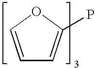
C1=COC(P)=C1
